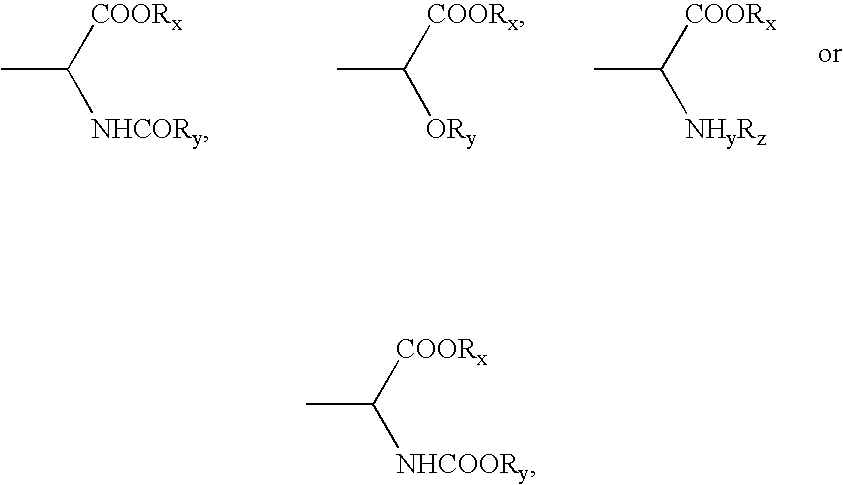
CC([COORx])[NHCORy].CC([COORx])[ORy].CC([COORx])[NHyRz].CC([COORx])[NHCOORy]
